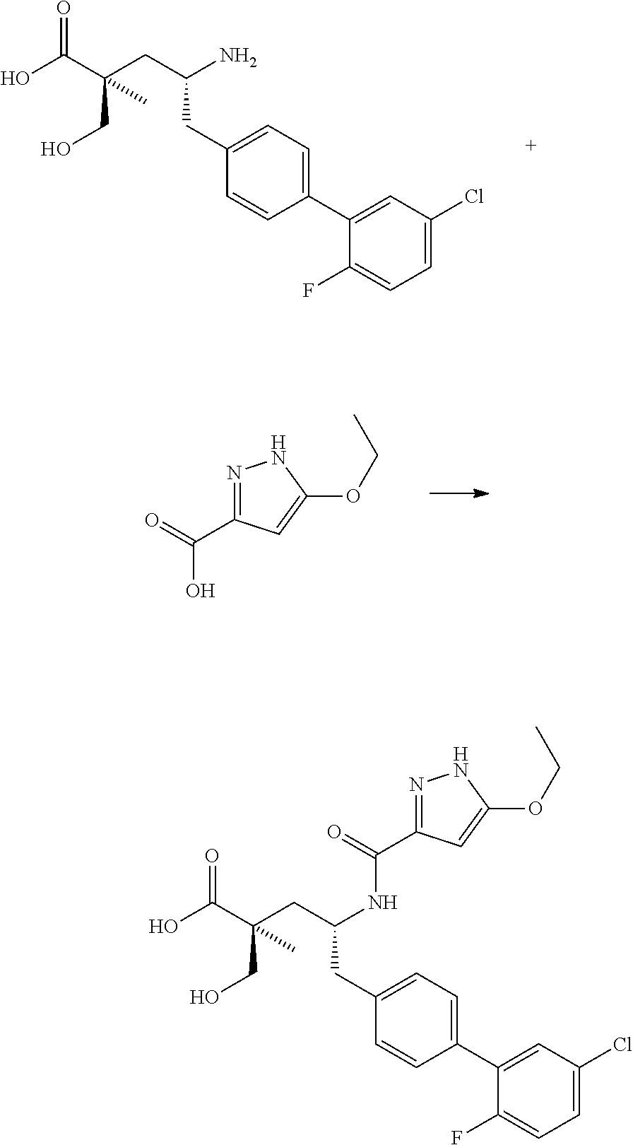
OC(C(CO)(CC(N)CC1=CC=C(C2=CC(Cl)=CC=C2F)C=C1)C)=O.N1=C(C(=O)O)C=C(OCC)N1.OC(C(CO)(CC(NC(=O)C1=NNC(OCC)=C1)CC1=CC=C(C2=CC(Cl)=CC=C2F)C=C1)C)=O
